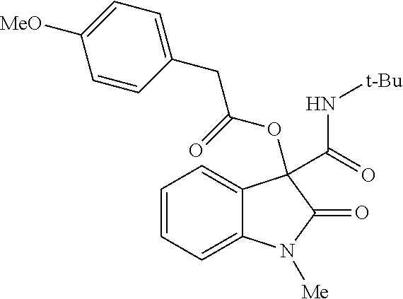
C1=CC=C2C(=C1)C(C(=O)N[t-Bu])(OC(=O)CC1=CC=C([MeO])C=C1)C(=O)N2[Me]
